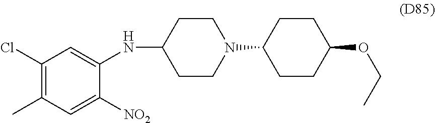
C1(Cl)=C(C)C=C([NO2])C(NC2CCN(C3CCC(OCC)CC3)CC2)=C1
